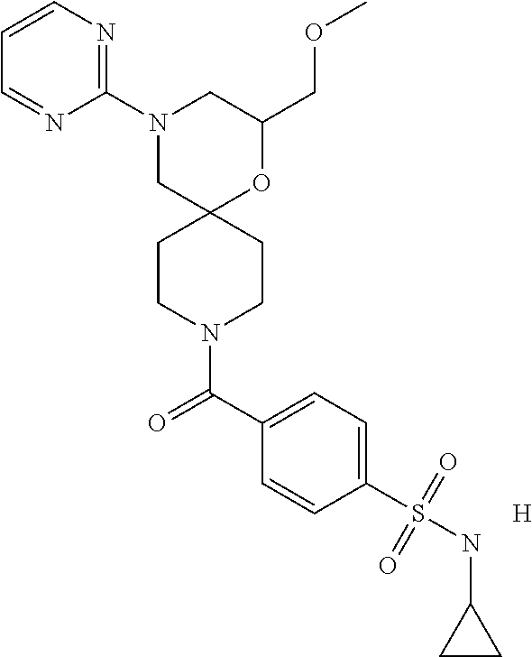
C1(COC)OC2(CN(C3=NC=CC=N3)C1)CCN(C(C1=CC=C(S(NC3CC3)(=O)=O)C=C1)=O)CC2.[H]
